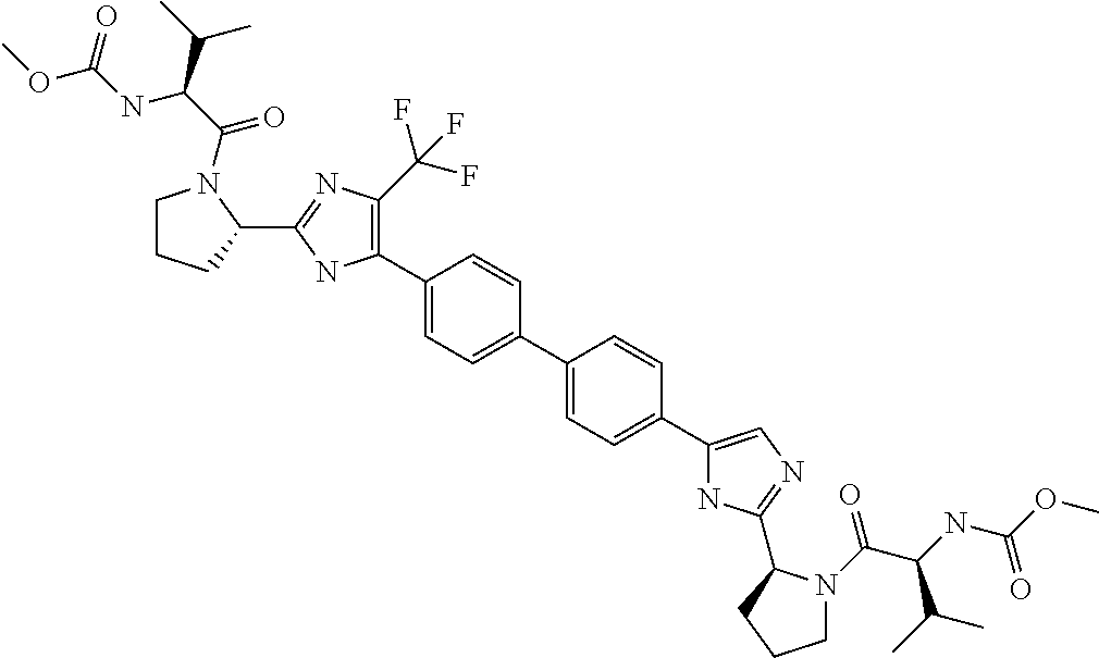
C1(C2=C(C(F)(F)F)N=C(C3N(C(C(NC(OC)=O)C(C)C)=O)CCC3)N2)=CC=C(C2=CC=C(C3=CN=C(C4N(C(C(NC(OC)=O)C(C)C)=O)CCC4)N3)C=C2)C=C1
